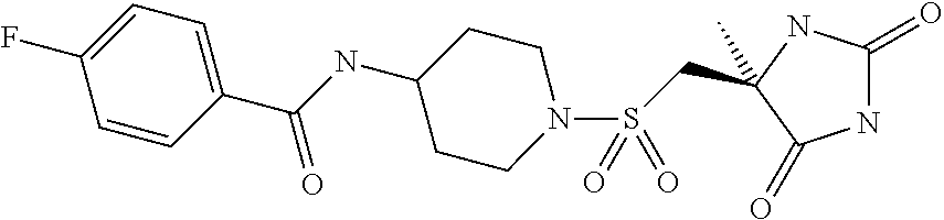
CC1(CS(=O)(=O)N2CCC(NC(C3=CC=C(F)C=C3)=O)CC2)NC(=O)NC1=O
